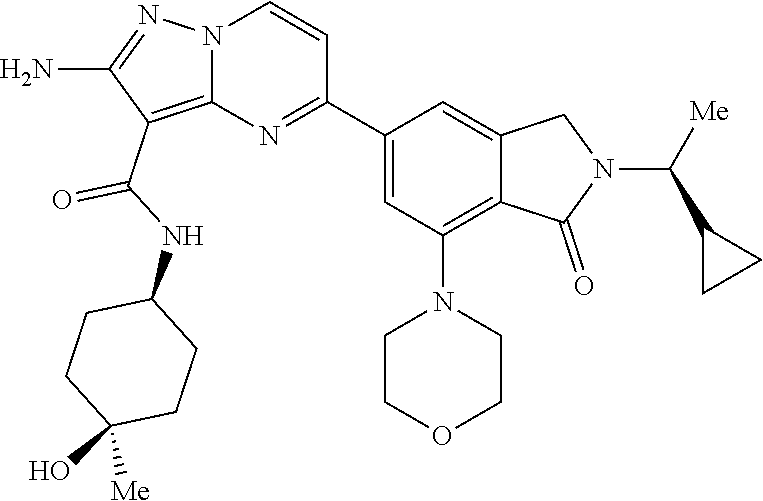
C(C1=C2N(N=C1N)C=CC(C1=CC(N3CCOCC3)=C3C(=C1)CN(C(C1CC1)[Me])C3=O)=N2)(=O)NC1CCC(O)([Me])CC1
